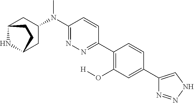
C12NC(CC(N(C3=NN=C(C4=C(O[H])C=C(C5=CNN=N5)C=C4)C=C3)C)C1)CC2
